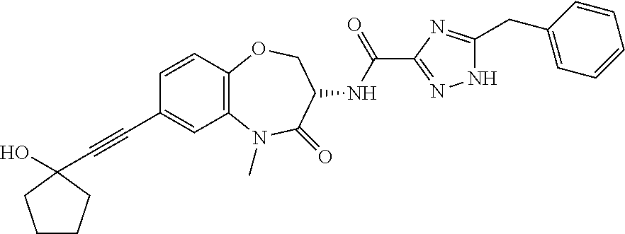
C1(C#CC2(O)CCCC2)=CC2=C(C=C1)OCC(NC(C1=NNC(CC3=CC=CC=C3)=N1)=O)C(=O)N2C
